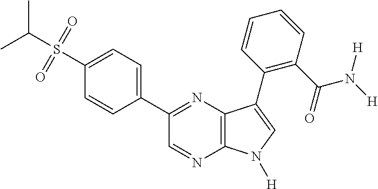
CC(S(=O)(=O)C1=CC=C(C2=NC3=C(N=C2)N([H])C=C3C2=C(C(=O)N([H])[H])C=CC=C2)C=C1)C
